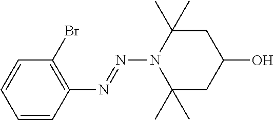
C1(Br)=C(N=NN2C(C)(C)CC(O)CC2(C)C)C=CC=C1
